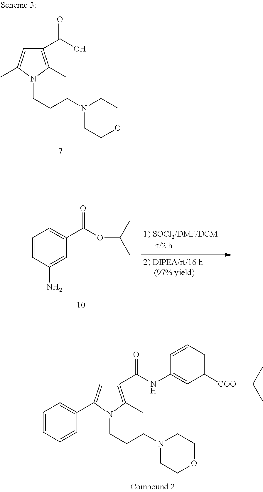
C1(C(O)=O)=C(C)N(CCCN2CCOCC2)C(C)=C1.C1=CC(N)=CC(C(OC(C)C)=O)=C1.C1(C(NC2=CC([COO]C(C)C)=CC=C2)=O)=C(C)N(CCCN2CCOCC2)C(C2=CC=CC=C2)=C1
